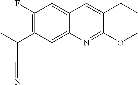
C1(F)=C(C(C)C#N)C=C2C(=C1)C=C(CC)C(OC)=N2
